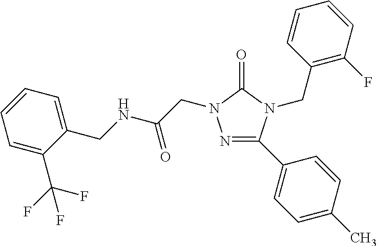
N1=C(C2=CC=C(C)C=C2)N(CC2=C(F)C=CC=C2)C(=O)N1CC(=O)NCC1=CC=CC=C1C(F)(F)F
